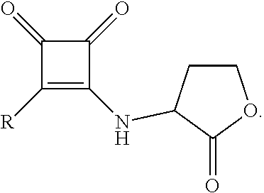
C1(=O)C([R])=C(NC2CCOC2=O)C1=O
